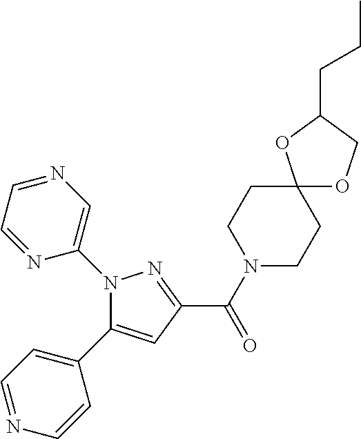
C1(C(N2CCC3(CC2)OCC(CCC)O3)=O)=NN(C2=CN=CC=N2)C(C2=CC=NC=C2)=C1
